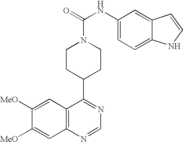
C12=C(N=CN=C1C1CCN(C(=O)NC3=CC=C4C(=C3)C=CN4)CC1)C=C([MeO])C([MeO])=C2
